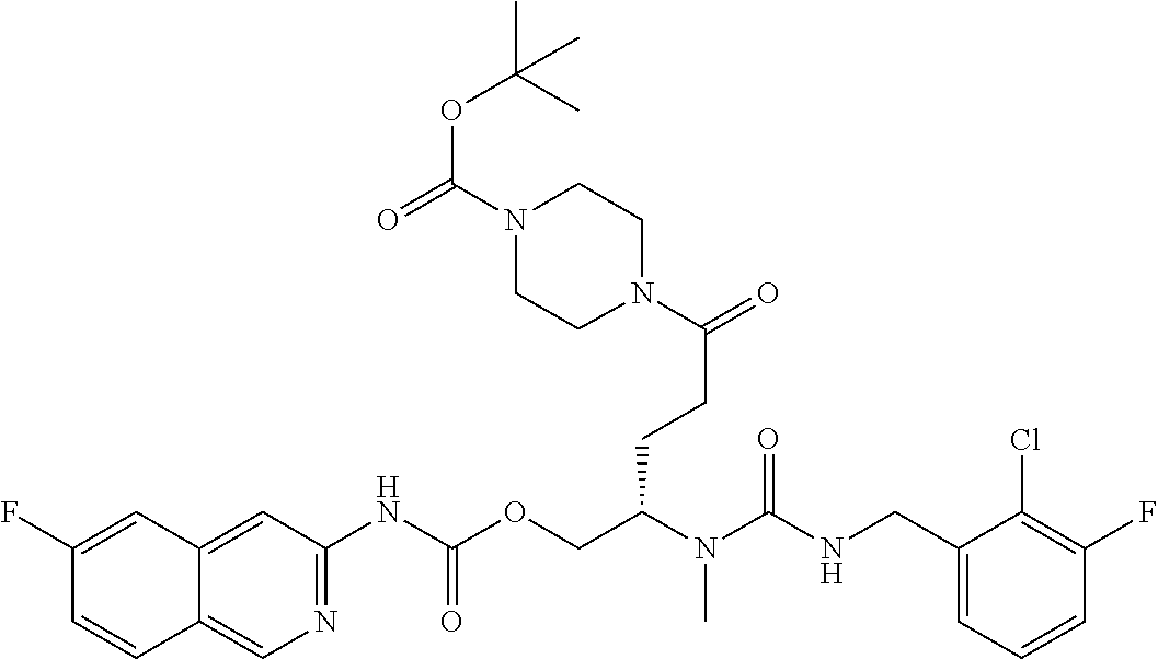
N1=C(NC(OCC(N(C(NCC2=CC=CC(F)=C2Cl)=O)C)CCC(N2CCN(C(OC(C)(C)C)=O)CC2)=O)=O)C=C2C(=C1)C=CC(F)=C2
